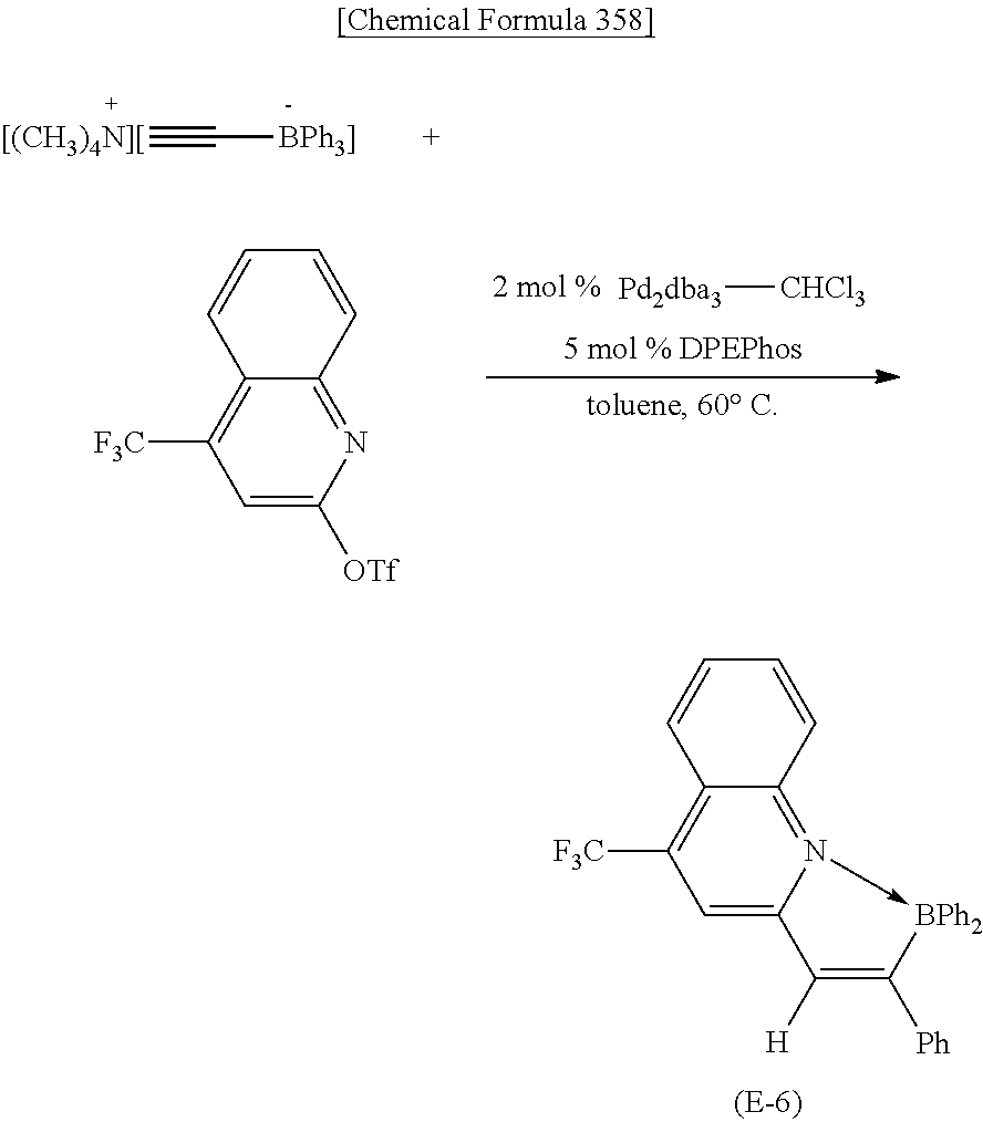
[[(CH3)4N][]#C[BPh3]].[Pd2dba3][CHCl3].C1=C([OTf])N=C2C(=C1[F3C])C=CC=C2.C1=C2N(->[BPh2]C([Ph])=C2[H])=C2C(=C1[F3C])C=CC=C2
